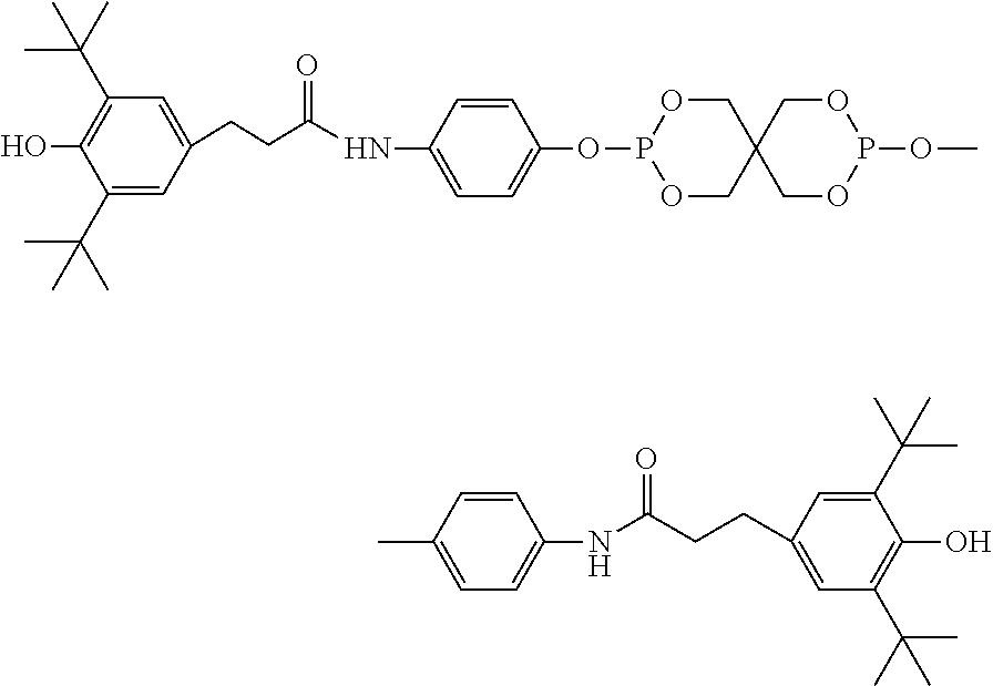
C1(C(C)(C)C)=C(O)C(C(C)(C)C)=CC(CCC(=O)NC2=CC=C(OP3OCC4(CO3)COP(OC)OC4)C=C2)=C1.CC1=CC=C(NC(=O)CCC2=CC(C(C)(C)C)=C(O)C(C(C)(C)C)=C2)C=C1
